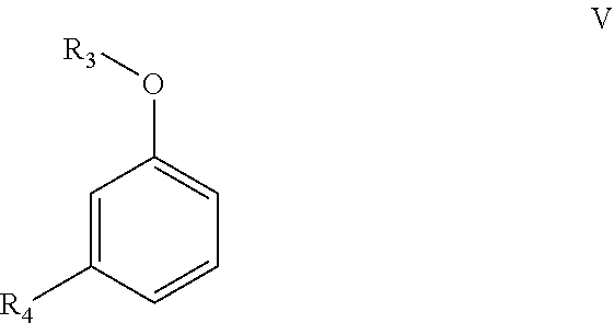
C1(O[R3])=CC=CC([R4])=C1
